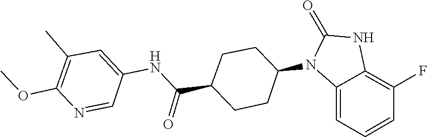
C1(=O)NC2=C(F)C=CC=C2N1C1CCC(C(NC2=CC(C)=C(OC)N=C2)=O)CC1
